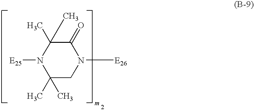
N1([E26])C(=O)C(C)(C)N([E25])C(C)(C)C1
